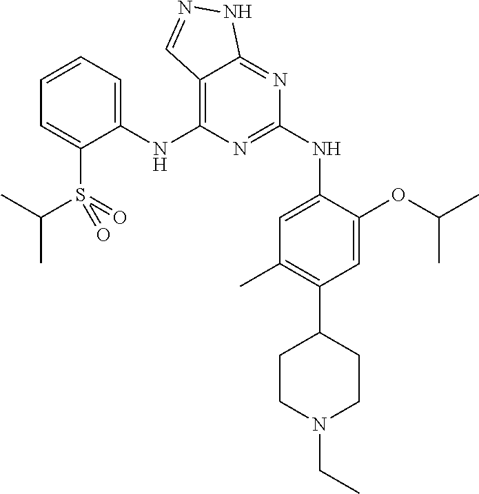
C1(NC2=C3C(=NC(NC4=CC(C)=C(C5CCN(CC)CC5)C=C4OC(C)C)=N2)NN=C3)=CC=CC=C1S(=O)(=O)C(C)C
